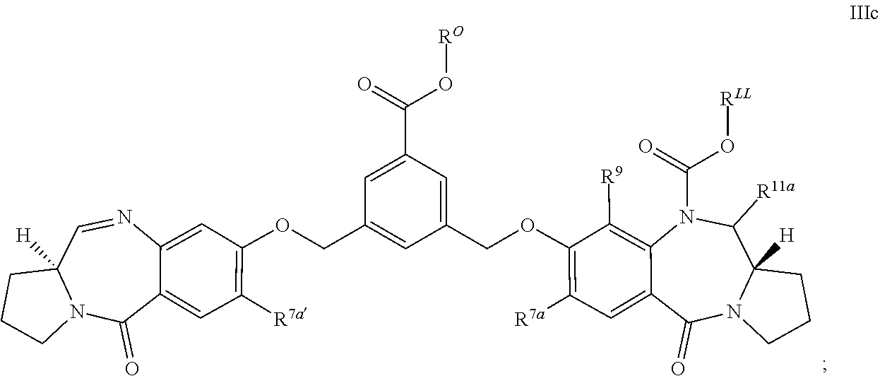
C1CN2C([H])(C1)C([R11a])N(C(=O)O[RLL])C1=C([R9])C(OCC3=CC(C(O[RO])=O)=CC(COC4=C([R7a])C=C5C(=O)N6C([H])(CCC6)C=NC5=C4)=C3)=C([R7a])C=C1C2=O
